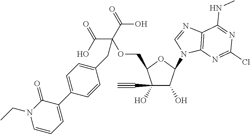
C(C(OCC1C(O)(C#C)C(O)C(N2C3=C(N=C2)C(NC)=NC(Cl)=N3)O1)(C(O)=O)C(O)=O)C1=CC=C(C2=CC=CN(CC)C2=O)C=C1
